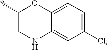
C12=CC(Cl)=CC=C1OC(*)CN2
